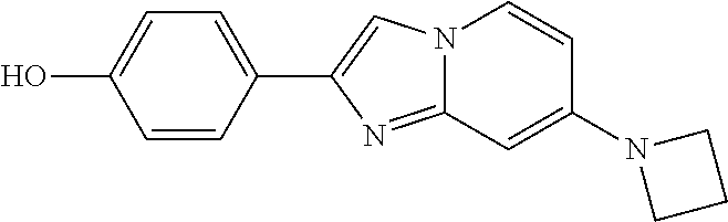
C1=C(O)C=CC(C2=CN3C(=N2)C=C(N2CCC2)C=C3)=C1
